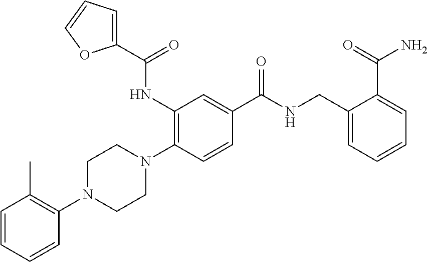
C1=CC=CC(N2CCN(C3=C(NC(=O)C4=CC=CO4)C=C(C(=O)NCC4=CC=CC=C4C(N)=O)C=C3)CC2)=C1C
